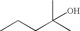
CCCC(C)(C)O
